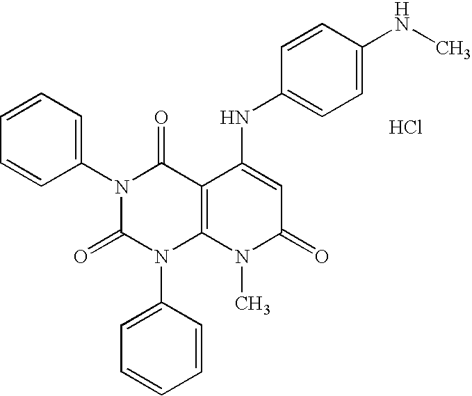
N1(C2=CC=CC=C2)C(=O)N(C2=CC=CC=C2)C2=C(C1=O)C(NC1=CC=C(NC)C=C1)=CC(=O)N2C.Cl
